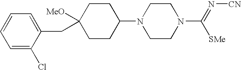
C1=C(Cl)C(CC2([MeO])CCC(N3CCN(C(=N[CN])[SMe])CC3)CC2)=CC=C1
